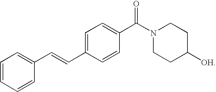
C1=CC=CC(C=CC2=CC=C(C(N3CCC([OH])CC3)=O)C=C2)=C1
